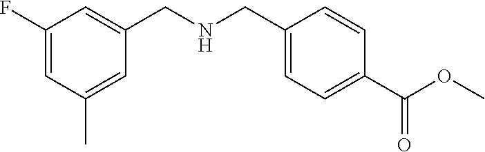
C1(F)=CC(C)=CC(CNCC2=CC=C(C(OC)=O)C=C2)=C1
